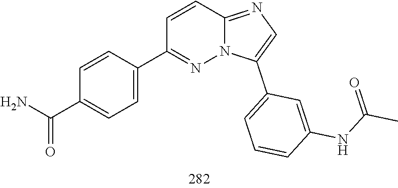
C1(C(=O)N)=CC=C(C2=NN3C(=NC=C3C3=CC=CC(NC(=O)C)=C3)C=C2)C=C1
